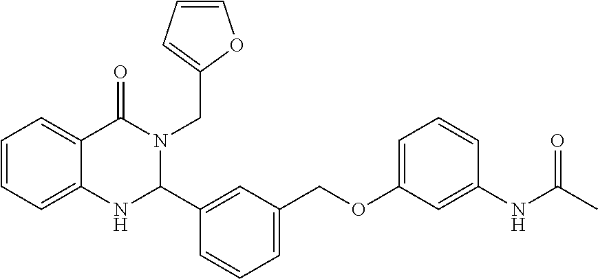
C1=C2C(=CC=C1)C(=O)N(CC1=CC=CO1)C(C1=CC(COC3=CC=CC(NC(C)=O)=C3)=CC=C1)N2
